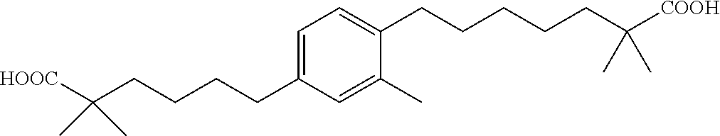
C1=C(CCCCCC(C)(C)[COOH])C(C)=CC(CCCCC(C)(C)[HOOC])=C1
